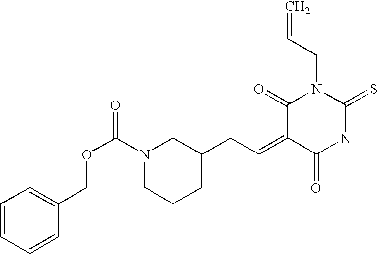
C=CCN1C(=O)C(=CCC2CN(C(OCC3=CC=CC=C3)=O)CCC2)C(=O)NC1=S
